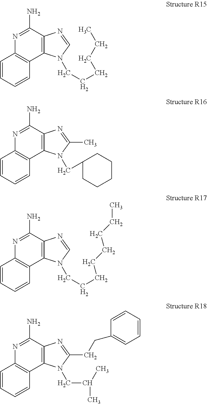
C1=CC=CC2=C1N=C(N)C1=C2N(CC2CCCCC2)C(C)=N1.C1=CC=CC2=C1N=C(N)C1=C2N(CCCCCCCC)C=N1.C1=CC=CC2=C1N=C(N)C1=C2N(CC(C)C)C(CCC2=CC=CC=C2)=N1.C1=CC=CC2=C1N=C(N)C1=C2N(CCCCCC)C=N1
